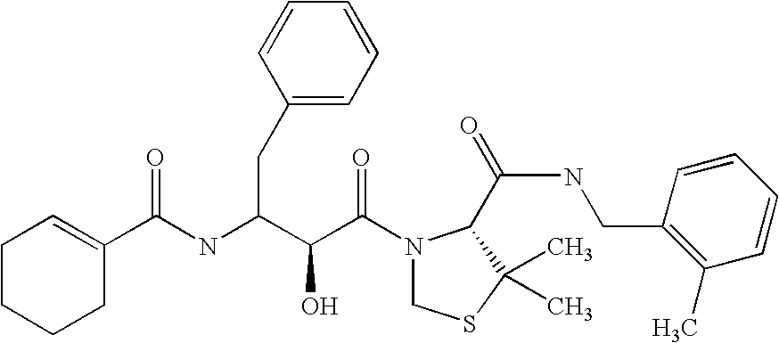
N(C(C(C(N1CSC(C)(C)C1C(NCC1=C(C)C=CC=C1)=O)=O)O)CC1=CC=CC=C1)C(=O)C1=CCCCC1
